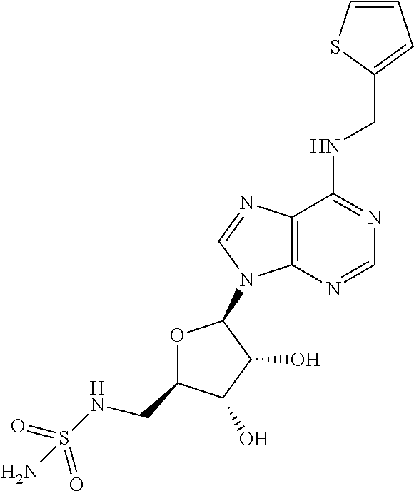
N(C1=NC=NC2=C1N=CN2C1OC(CNS(=O)(=O)N)C(O)C1O)CC1=CC=CS1
